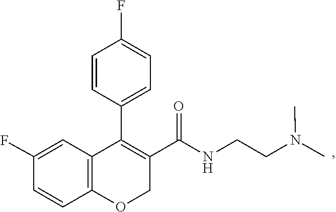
CN(C)CCNC(C1=C(C2=CC=C(F)C=C2)C2=C(OC1)C=CC(F)=C2)=O
